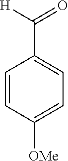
C1=CC([OMe])=CC=C1C([H])=O
